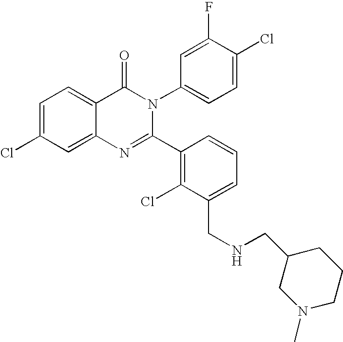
C1=C(Cl)C=C2C(=C1)C(=O)N(C1=CC=C(Cl)C(F)=C1)C(C1=C(Cl)C(CNCC3CN(C)CCC3)=CC=C1)=N2
